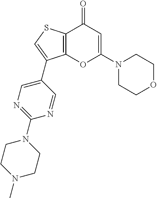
C12=C(SC=C1C1=CN=C(N3CCN(C)CC3)N=C1)C(=O)C=C(N1CCOCC1)O2
